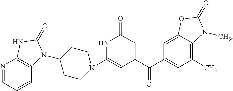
N1C(N2CCC(N3C4=C(N=CC=C4)NC3=O)CC2)=CC(C(C2=CC(C)=C3C(=C2)OC(=O)N3C)=O)=CC1=O
